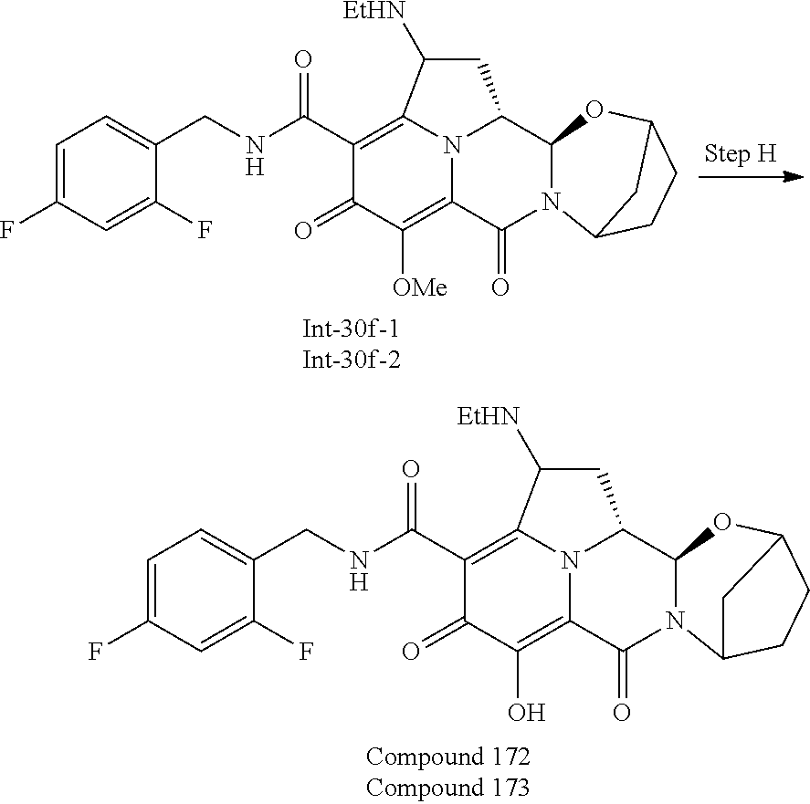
C1(C(NCC2=CC=C(F)C=C2F)=O)=C2N3C(=C([OMe])C1=O)C(=O)N1C(C3CC2[EtHN])OC2CCC1C2.C1(C(NCC2=CC=C(F)C=C2F)=O)=C2N3C(=C(O)C1=O)C(=O)N1C(C3CC2[EtHN])OC2CCC1C2
